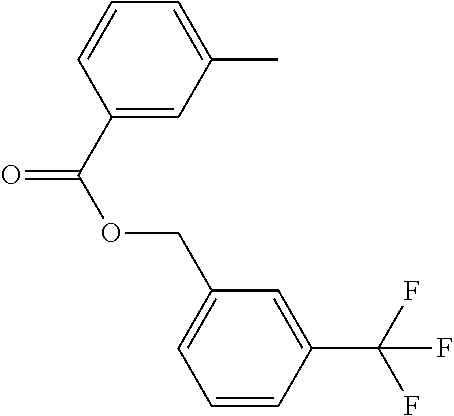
C1=C(C)C=C(C(=O)OCC2=CC=CC(C(F)(F)F)=C2)C=C1
